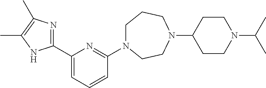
C1N(C2=NC(C3=NC(C)=C(C)N3)=CC=C2)CCN(C2CCN(C(C)C)CC2)CC1
